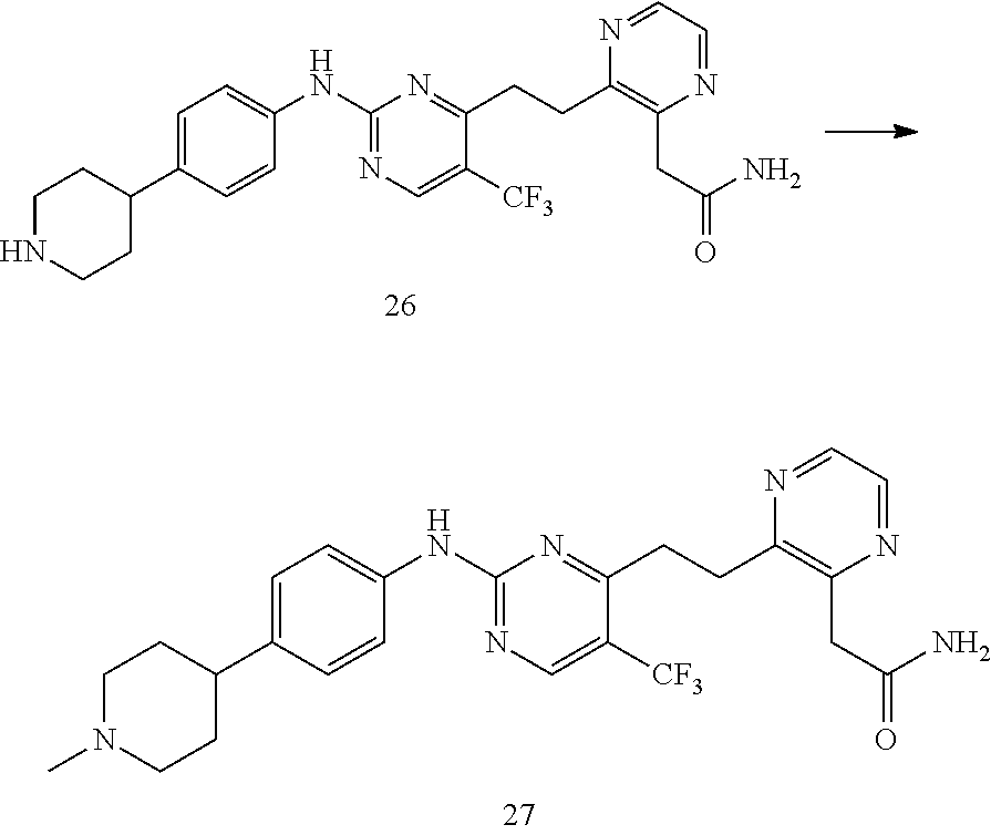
C1CC(C2=CC=C(NC3=NC=C([CF3])C(CCC4=C(CC(N)=O)N=CC=N4)=N3)C=C2)CCN1C.C1CC(C2=CC=C(NC3=NC=C([CF3])C(CCC4=C(CC(N)=O)N=CC=N4)=N3)C=C2)CCN1
